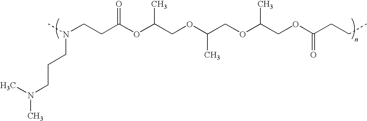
N(CCCN(C)C)(CCC(OC(COC(COC(COC(CCC)=O)C)C)C)=O)C
